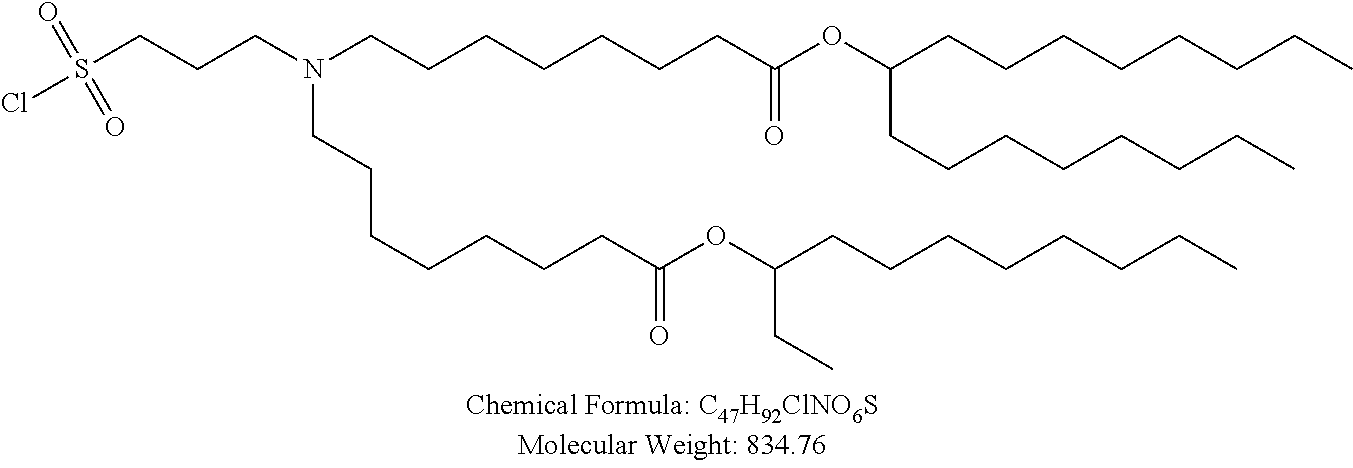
O(C(CC)CCCCCCCC)C(CCCCCCCN(CCCCCCCC(=O)OC(CCCCCCCC)CCCCCCCC)CCCS(=O)(=O)Cl)=O
